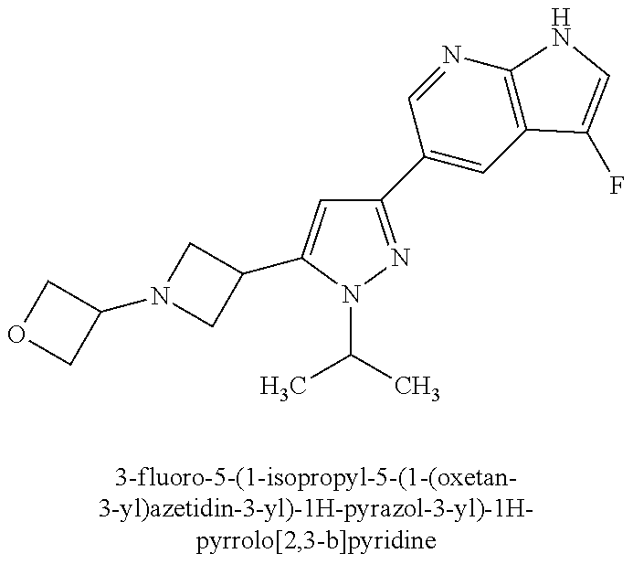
C1(C2=CC3=C(N=C2)NC=C3F)=NN(C(C)C)C(C2CN(C3COC3)C2)=C1
